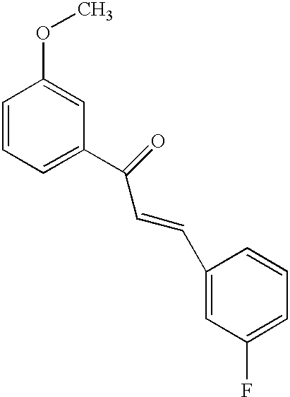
C1=CC=C(C(C=CC2=CC(F)=CC=C2)=O)C=C1OC
